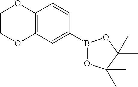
C12=C(C=C(B3OC(C)(C)C(C)(C)O3)C=C1)OCCO2
